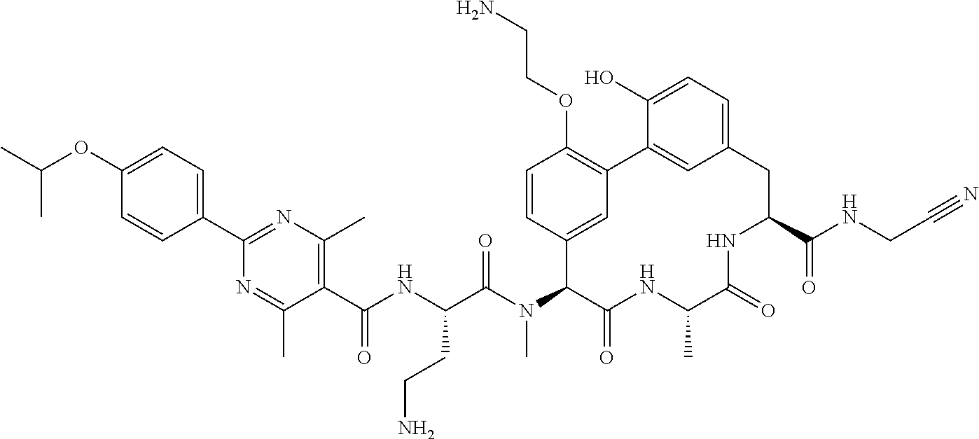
C1(OC(C)C)=CC=C(C2=NC(C)=C(C(NC(C(N(C3C(=O)NC(C)C(=O)NC(C(NCC#N)=O)CC4=CC=C(O)C(=C4)C4=C(OCCN)C=CC3=C4)C)=O)CCN)=O)C(C)=N2)C=C1
